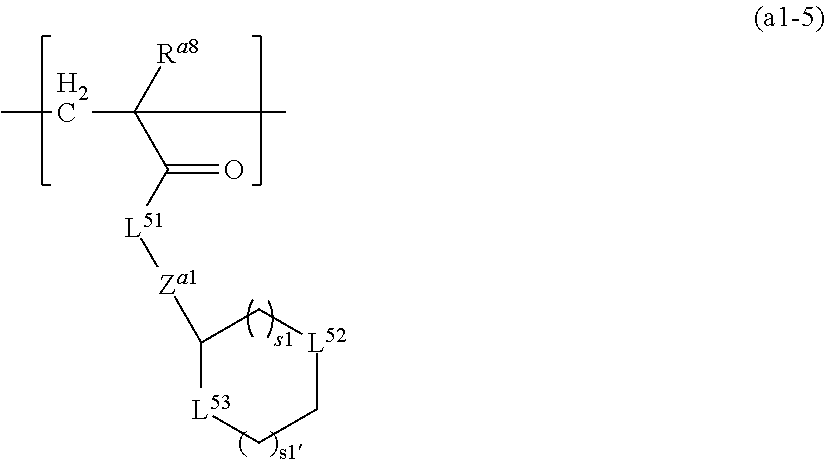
C1([Za1][L51]C(=O)C(C)([Ra8])CC)[L53]CC[L52]C1
